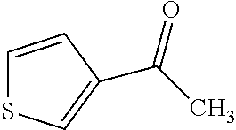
C1=CC(C(=O)C)=CS1
